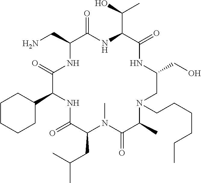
C1CCCC(C2NC(=O)C(CC(C)C)N(C)C(=O)C(C)N(CCCCCC)CC(CO)NC(=O)C(C(O)C)NC(=O)C(CN)NC2=O)C1
